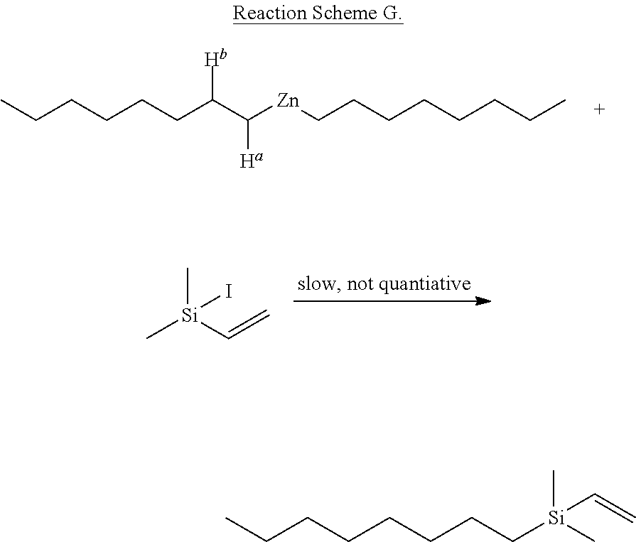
CCCCCCC(C([Zn]CCCCCCCC)[Ha])[Hb].C[Si](C)(I)C=C.CCCCCCCC[Si](C)(C=C)C
